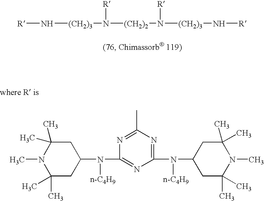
C1(C)(C)CC(N([n-C4H9])C2=NC(N([n-C4H9])C3CC(C)(C)N(C)C(C)(C)C3)=NC(C)=N2)CC(C)(C)N1C.[R]N[(CH2)3]N([(CH2)2]N([R])[(CH2)3]N[R])[R]
